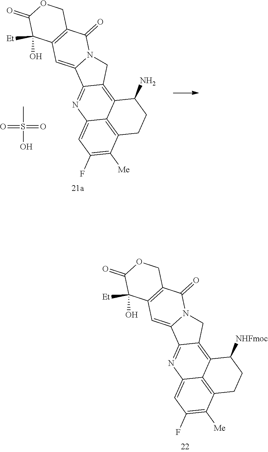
C1N2C(=CC3=C(C2=O)COC(=O)C3(O)[Et])C2=NC3=CC(F)=C([Me])C4=C3C(=C12)C([NHFmoc])CC4.C1N2C(=CC3=C(C2=O)COC(=O)C3(O)[Et])C2=NC3=CC(F)=C([Me])C4=C3C(=C12)C(N)CC4.CS(O)(=O)=O
